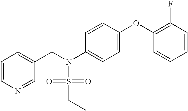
C1=CN=CC(CN(S(=O)(=O)CC)C2=CC=C(OC3=C(F)C=CC=C3)C=C2)=C1
